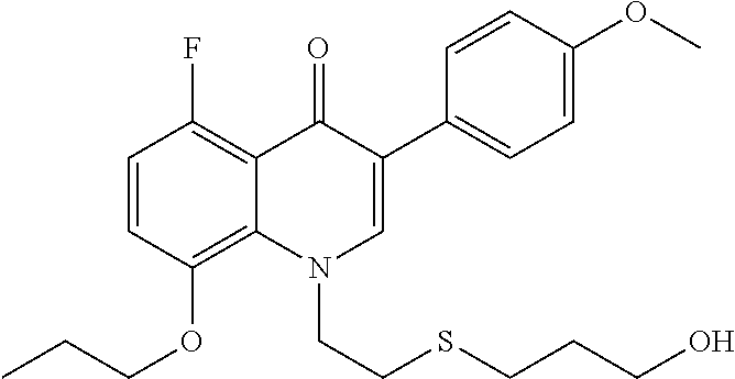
C1=CC(OCCC)=C2C(=C1F)C(=O)C(C1=CC=C(OC)C=C1)=CN2CCSCCCO
